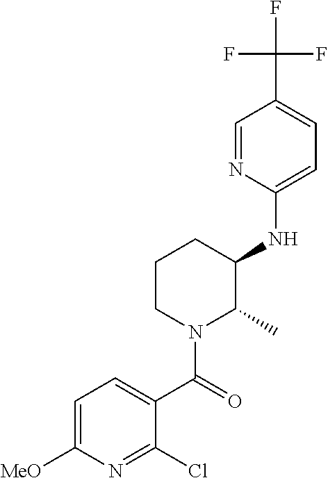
C1=C([MeO])N=C(Cl)C(C(=O)N2C(C)C(NC3=CC=C(C(F)(F)F)C=N3)CCC2)=C1
